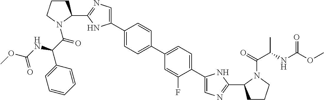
C1(C2CCCN2C(=O)C(NC(OC)=O)C2=CC=CC=C2)=NC=C(C2=CC=C(C3=CC=C(C4=CN=C(C5CCCN5C(C(C)NC(OC)=O)=O)N4)C(F)=C3)C=C2)N1
